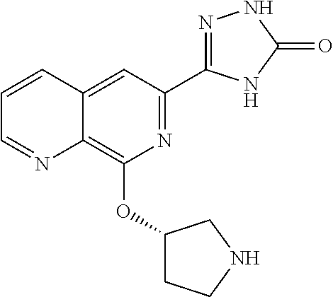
C1(OC2=C3C(=CC(C4=NNC(=O)N4)=N2)C=CC=N3)CCNC1
